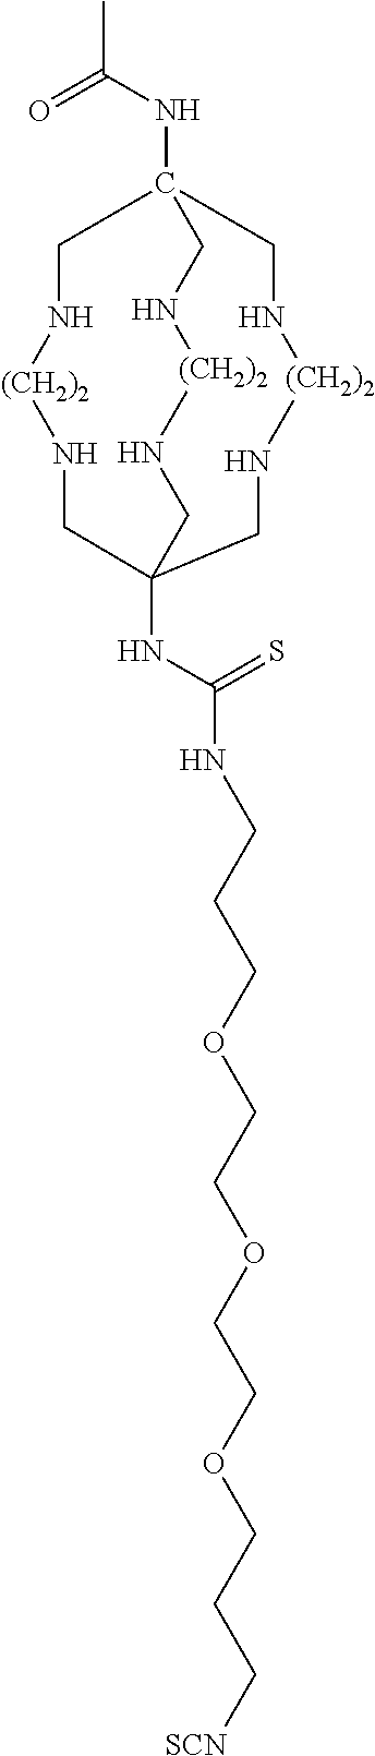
N(C(C)=O)C12CN[(CH2)2]NCC(NC(NCCCOCCOCCOCCC[SCN])=S)(CN[(CH2)2]NC1)CN[(CH2)2]NC2
